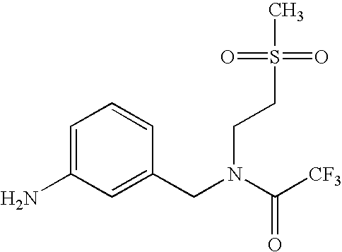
C1=C(N)C=C(CN(C([CF3])=O)CCS(C)(=O)=O)C=C1
